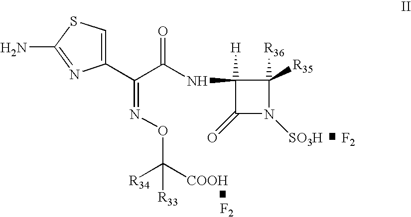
C1(C(C(NC2([H])C(=O)N([SO3H])C2([R36])[R35])=O)=NOC([COOH])([R34])[R33])=CSC(N)=N1.[F2].[F2]
